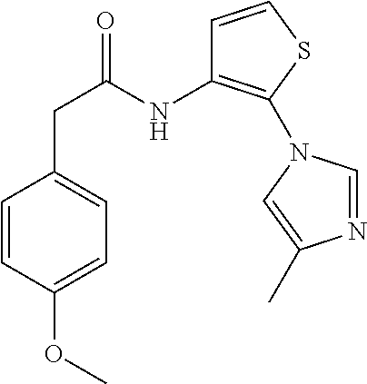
C1=CC(CC(=O)NC2=C(N3C=NC(C)=C3)SC=C2)=CC=C1OC
